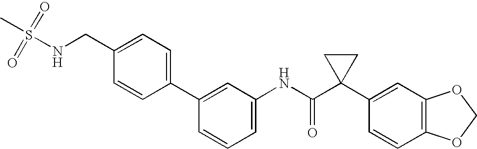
C1(C2=CC(NC(C3(C4=CC5=C(C=C4)OCO5)CC3)=O)=CC=C2)=CC=C(CNS(C)(=O)=O)C=C1
